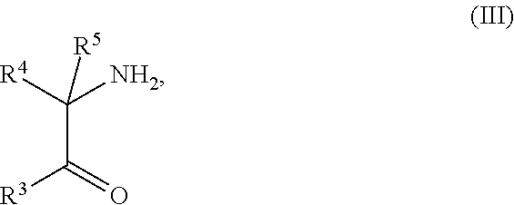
[NH2]C([R4])(C(=O)[R3])[R5]
